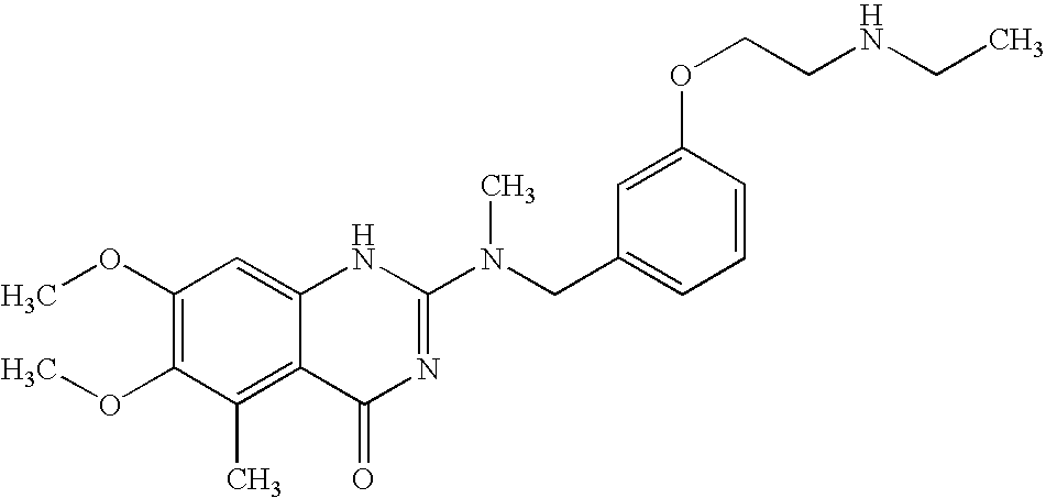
C1(OC)=C(OC)C(C)=C2C(=C1)NC(N(CC1=CC=CC(OCCNCC)=C1)C)=NC2=O
